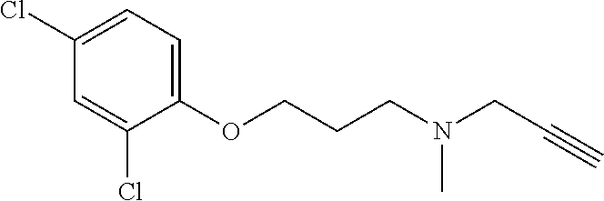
C1(Cl)=CC=C(OCCCN(CC#C)C)C(Cl)=C1
